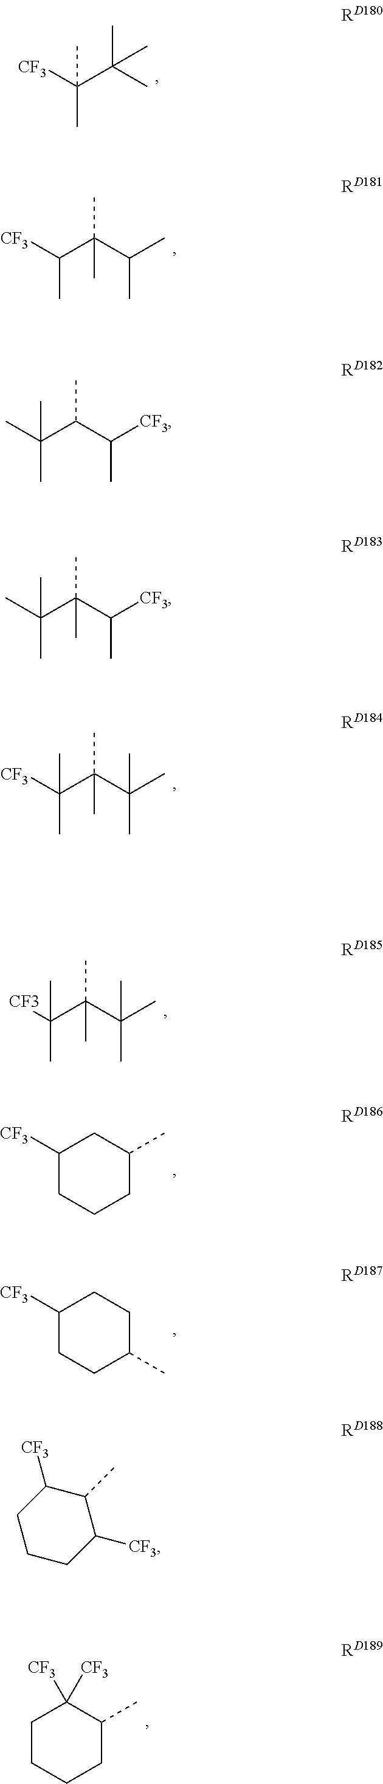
[CF3]C(C(C)(C)C)(C)C.[CF3]C(C(C(C)C)(C)C)C.[CF3]C(C(C(C)(C)C)(C)C)(C)C.[CF3]C(C(C(C)(C)C)(C)C)(C)C.C1([CF3])CCCC(C)C1.C1([CF3])CCC(C)CC1.C1CCCC(C)C1([CF3])[CF3].CC(C(C([CF3])C)C)(C)C.CC(C(C([CF3])C)(C)C)(C)C.C1CCC([CF3])C(C)C1[CF3]
